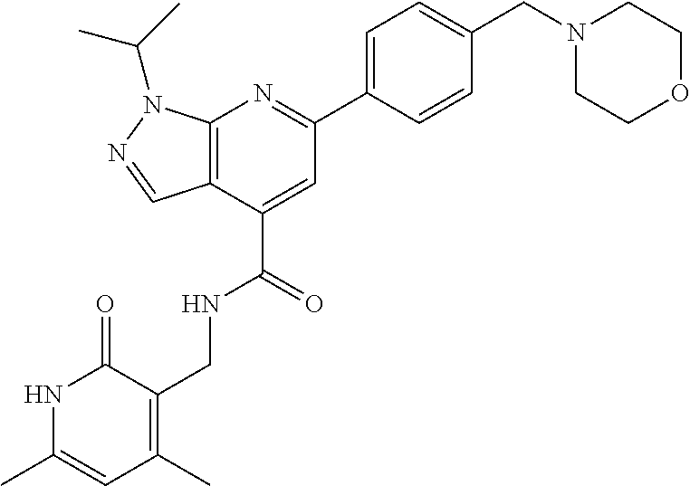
C12=C(C(C(NCC3=C(C)C=C(C)NC3=O)=O)=CC(C3=CC=C(CN4CCOCC4)C=C3)=N1)C=NN2C(C)C
